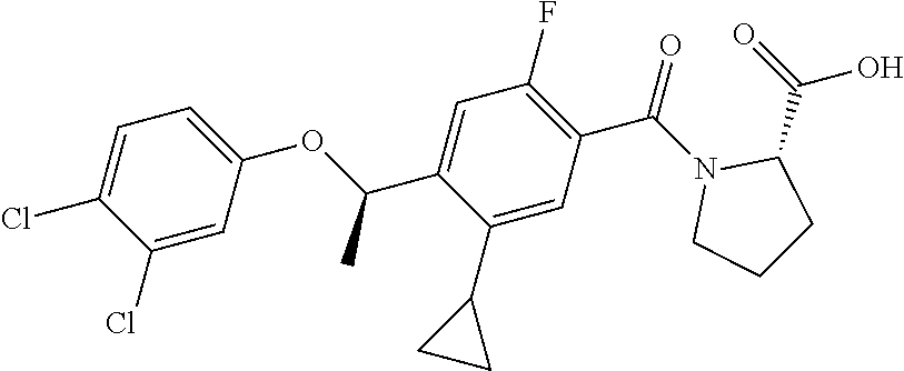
CC(C1=CC(F)=C(C(N2CCCC2C(=O)O)=O)C=C1C1CC1)OC1=CC=C(Cl)C(Cl)=C1
